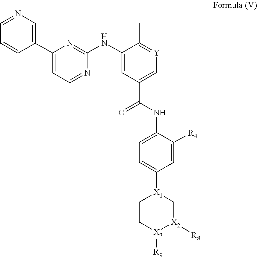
[X2]1([R8])C[X1](C2=CC=C(NC(=O)C3=C[Y]=C(C)C(NC4=NC(C5=CN=CC=C5)=CC=N4)=C3)C([R4])=C2)CC[X3]1[R9]
